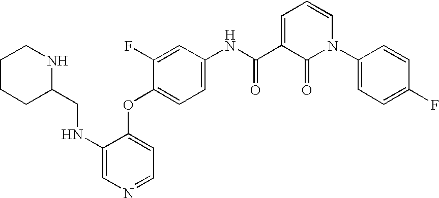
C1(F)=CC(NC(=O)C2=CC=CN(C3=CC=C(F)C=C3)C2=O)=CC=C1OC1=CC=NC=C1NCC1NCCCC1
